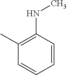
CC1=C(NC)C=CC=C1
